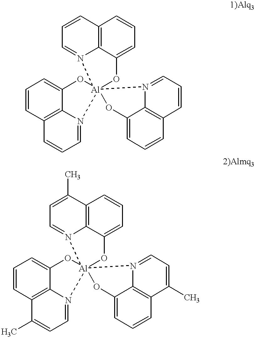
C12=C3C(=CC=C1)O[Al]14(N3=CC=C2)(OC2=CC=CC3=C2N1=CC=C3)OC1=CC=CC2=C1N4=CC=C2.C12=C3C(=CC=C1)O[Al]14(N3=CC=C2C)(OC2=CC=CC3=C2N1=CC=C3C)OC1=CC=CC2=C1N4=CC=C2C
